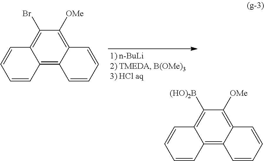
C12=C([OMe])C(Br)=C3C(=C1C=CC=C2)C=CC=C3.C12=C([OMe])C([(HO)2B])=C3C(=C1C=CC=C2)C=CC=C3
